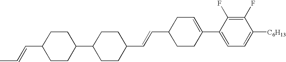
C1(F)=C(F)C(C2=CCC(C=CC3CCC(C4CCC(C=CC)CC4)CC3)CC2)=CC=C1[C6H13]
